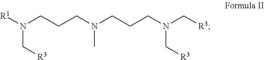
[R1]N(CCCN(CCCN(C[R3])C[R3])C)C[R3]
